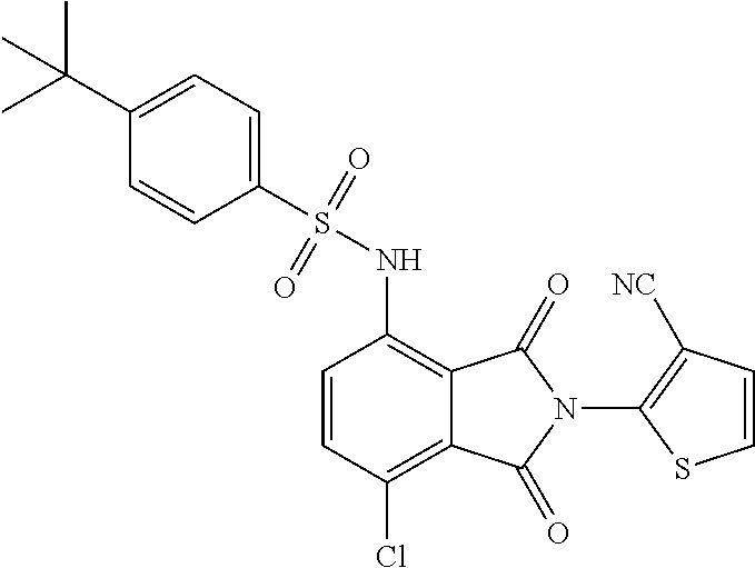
C1=CC(Cl)=C2C(=C1NS(=O)(=O)C1=CC=C(C(C)(C)C)C=C1)C(=O)N(C1=C([NC])C=CS1)C2=O
